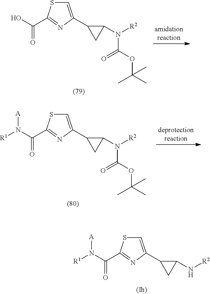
S1C=C(C2CC2N[R2])N=C1C(=O)N([R1])[A].S1C=C(C2C(N([R2])C(OC(C)(C)C)=O)C2)N=C1C(=O)O.S1C=C(C2C(N([R2])C(OC(C)(C)C)=O)C2)N=C1C(=O)N([R1])[A]
